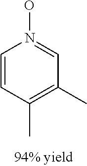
C1=CC(C)=C(C)C=N1O
